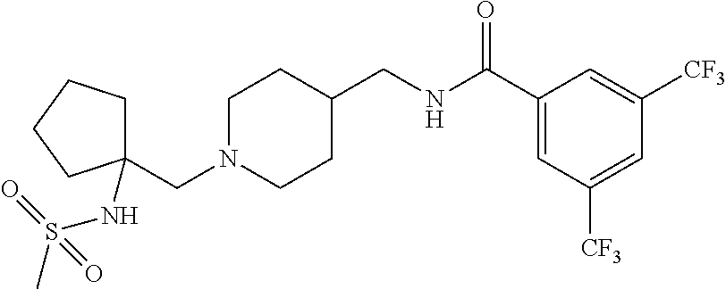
C(N1CCC(CNC(C2=CC([CF3])=CC([CF3])=C2)=O)CC1)C1(NS(=O)(C)=O)CCCC1
